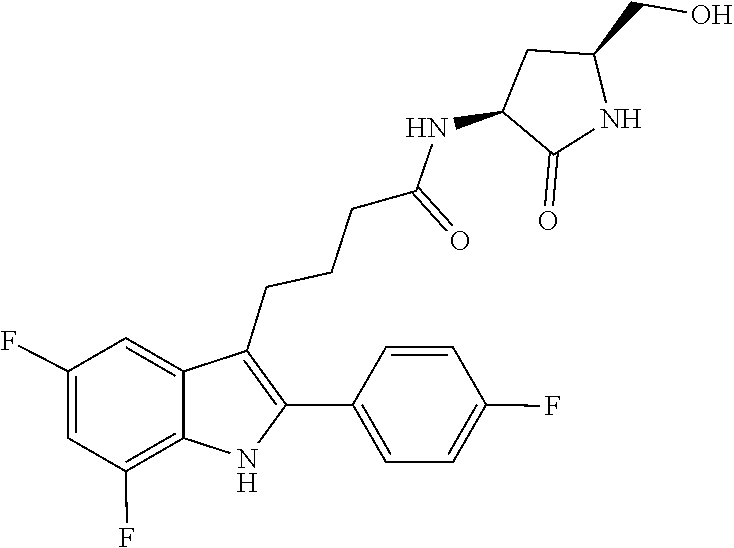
C1(NC(CCCC2=C(C3=CC=C(F)C=C3)NC3=C(F)C=C(F)C=C23)=O)C(=O)NC(CO)C1
